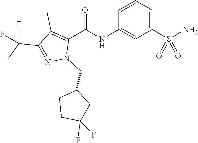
C1=CC=C(S(N)(=O)=O)C=C1NC(C1=C(C)C(C(C)(F)F)=NN1CC1CCC(F)(F)C1)=O
